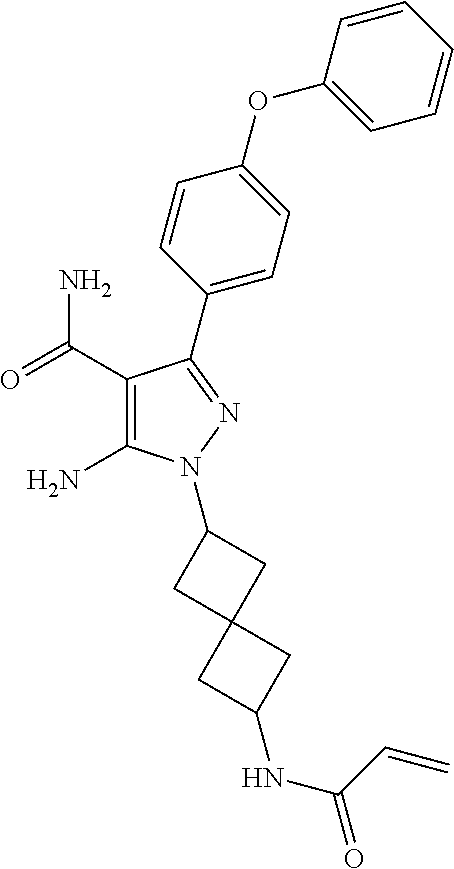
C1(C(=O)N)=C(N)N(C2CC3(C2)CC(NC(=O)C=C)C3)N=C1C1=CC=C(OC2=CC=CC=C2)C=C1
